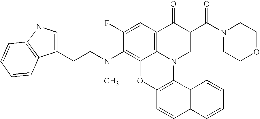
C1(F)=CC2=C3C(=C1N(C)CCC1=CNC4=C1C=CC=C4)OC1=C(N3C=C(C(N3CCOCC3)=O)C2=O)C2=C(C=C1)C=CC=C2
